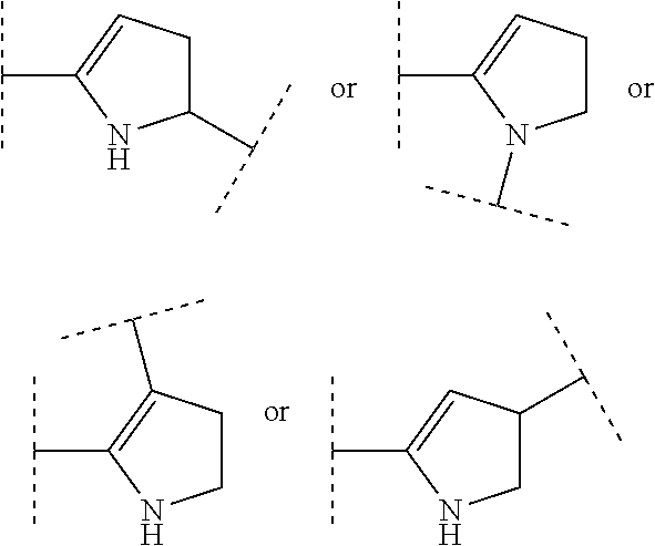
C1C(C(C)C)NC(C(C)C)=C1.C1CN(C(C)C)C(C(C)C)=C1.C1NC(C(C)C)=CC1C(C)C.C1CNC(C(C)C)=C1C(C)C
